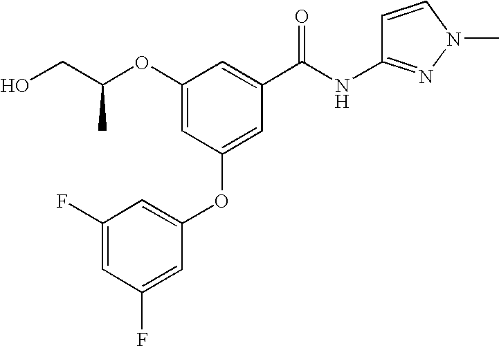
O(C1=CC(OC2=CC(F)=CC(F)=C2)=CC(C(NC2=NN(C)C=C2)=O)=C1)C(CO)C
